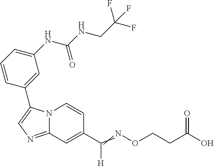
N12C(=NC=C1C1=CC(NC(NCC(F)(F)F)=O)=CC=C1)C=C(C(=NOCCC(O)=O)[H])C=C2
